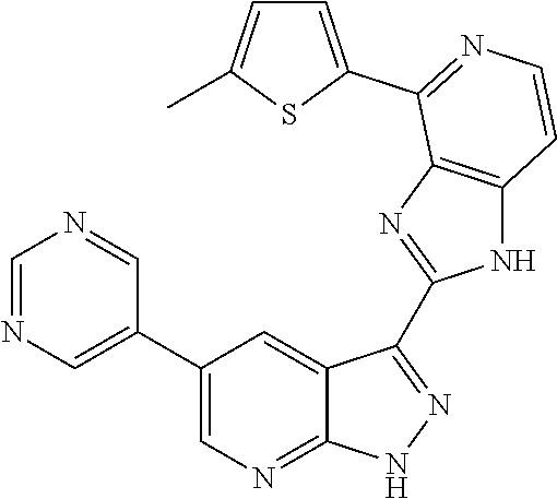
C1=NC=C(C2=CN=C3C(=C2)C(C2=NC4=C(N2)C=CN=C4C2=CC=C(C)S2)=NN3)C=N1
